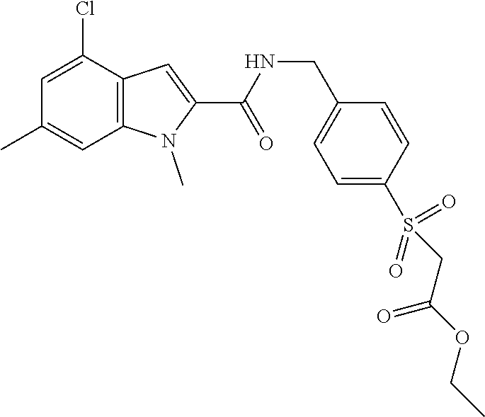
C12=C(C(Cl)=CC(C)=C1)C=C(C(NCC1=CC=C(S(CC(=O)OCC)(=O)=O)C=C1)=O)N2C
